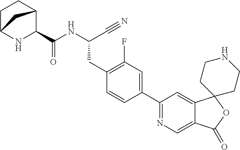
C(NC(CC1=C(F)C=C(C2=NC=C3C(=C2)C2(OC3=O)CCNCC2)C=C1)C#N)(=O)C1C2CCC(N1)C2
